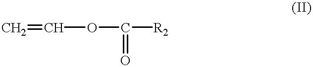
C=COC([R2])=O
